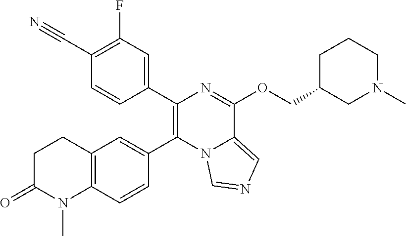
C1(C2=CC(F)=C(C#N)C=C2)=C(C2=CC3=C(C=C2)N(C)C(=O)CC3)N2C(=CN=C2)C(OCC2CCCN(C)C2)=N1
